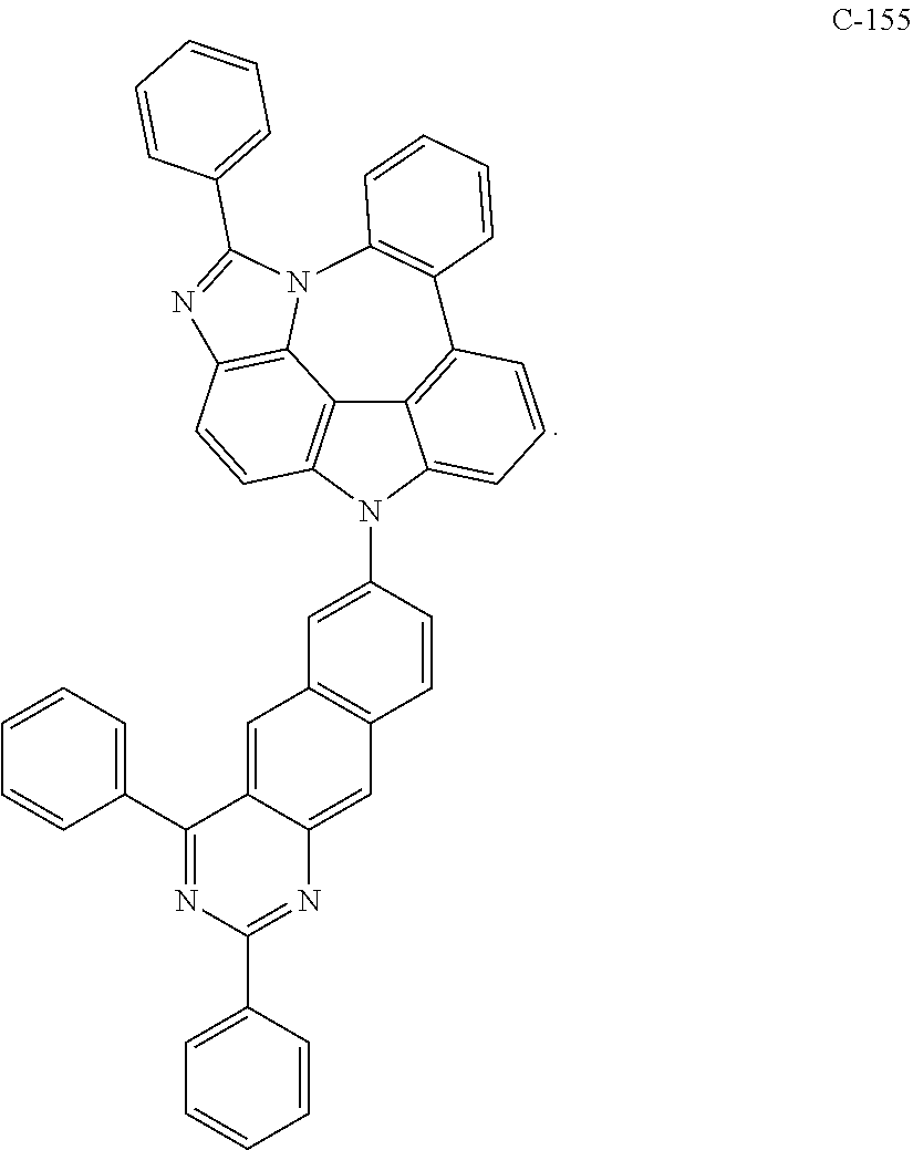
C1(N2C3=CC=CC4=C3C3=C2C=CC2=C3N(C3=C4C=CC=C3)C(C3=CC=CC=C3)=N2)=CC2=C(C=C1)C=C1C(=C2)C(C2=CC=CC=C2)=NC(C2=CC=CC=C2)=N1
